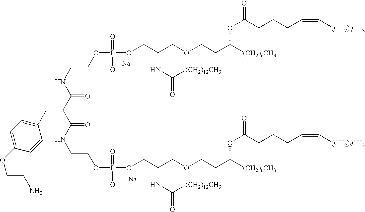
[Na].[Na].N(CCOP(OCC(COCCC([(CH2)6CH3])OC(=O)CCCC=C[(CH2)5CH3])NC(=O)[(CH2)12CH3])(=O)O)C(=O)C(C(NCCOP(O)(=O)OCC(COCCC([(CH2)6CH3])OC(=O)CCCC=C[(CH2)5CH3])NC(=O)[(CH2)12CH3])=O)CC1=CC=C(OCCN)C=C1
